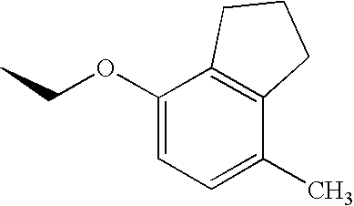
C12=C(C(C)=CC=C1OCC)CCC2
